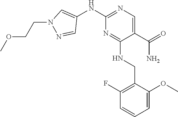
C1(C(=O)N)=CN=C(NC2=CN(CCOC)N=C2)N=C1NCC1=C(F)C=CC=C1OC
